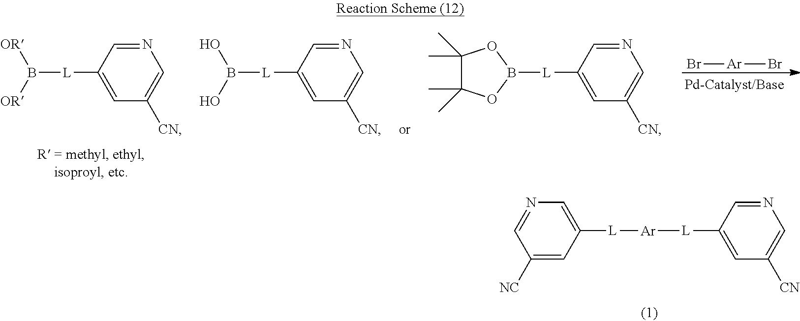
C1([L][Ar][L]C2=CC([CN])=CN=C2)=CN=CC([NC])=C1.Br[Ar]Br.B([L]C1=CC([CN])=CN=C1)([OR])[OR].B([L]C1=CC([CN])=CN=C1)(O)O.B1([L]C2=CC([CN])=CN=C2)OC(C)(C)C(C)(C)O1
